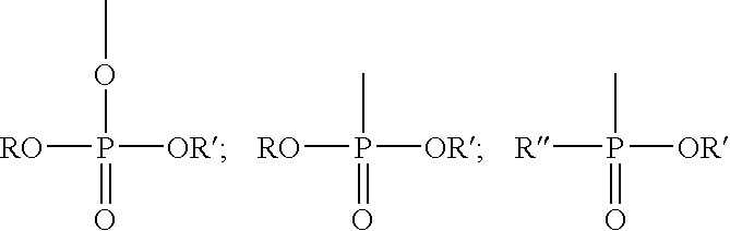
[RO]P([OR])(OC)=O.[RO]P([OR])(C)=O.[R]P([OR])(C)=O
